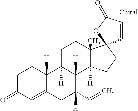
C1C(=O)C=C2C([H])(C1)C1([H])C([H])(C3([H])C(C)(CC1)C1(CC3)C=CC(=O)O1)C(C=C)([H])C2
